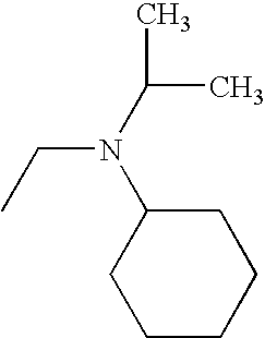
N(CC)(C1CCCCC1)C(C)C
